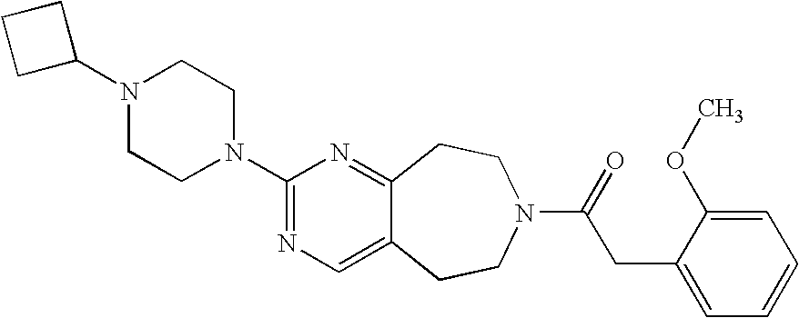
N1(C2CCC2)CCN(C2=NC=C3C(=N2)CCN(C(=O)CC2=CC=CC=C2OC)CC3)CC1
